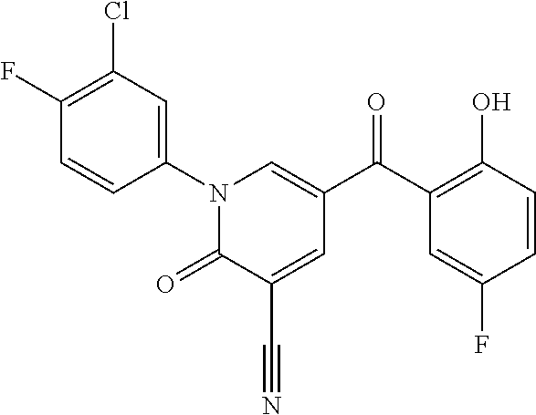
C1(N2C(=O)C(C#N)=CC(C(C3=C(O)C=CC(F)=C3)=O)=C2)=CC(Cl)=C(F)C=C1
